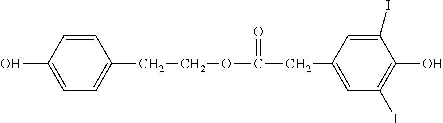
OC1=CC=C(CCOC(CC2=CC(I)=C(O)C(I)=C2)=O)C=C1
